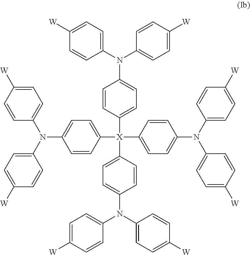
C1=CC([X](C2=CC=C(N(C3=CC=C([W])C=C3)C3=CC=C([W])C=C3)C=C2)(C2=CC=C(N(C3=CC=C([W])C=C3)C3=CC=C([W])C=C3)C=C2)C2=CC=C(N(C3=CC=C([W])C=C3)C3=CC=C([W])C=C3)C=C2)=CC=C1N(C1=CC=C([W])C=C1)C1=CC=C([W])C=C1
